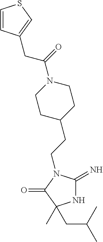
N1C(=N)N(CCC2CCN(C(=O)CC3=CSC=C3)CC2)C(=O)C1(C)CC(C)C
